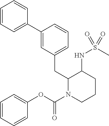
C1=CC=C(C2=CC(CC3N(C(=O)OC4=CC=CC=C4)CCCC3NS(C)(=O)=O)=CC=C2)C=C1
